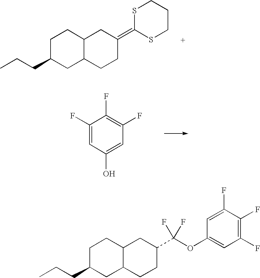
C1C(CCC)CC2C(C1)CC(C(OC1=CC(F)=C(F)C(F)=C1)(F)F)CC2.CCCC1CC2C(CC1)CC(=C1SCCCS1)CC2.C1(F)=CC(O)=CC(F)=C1F
